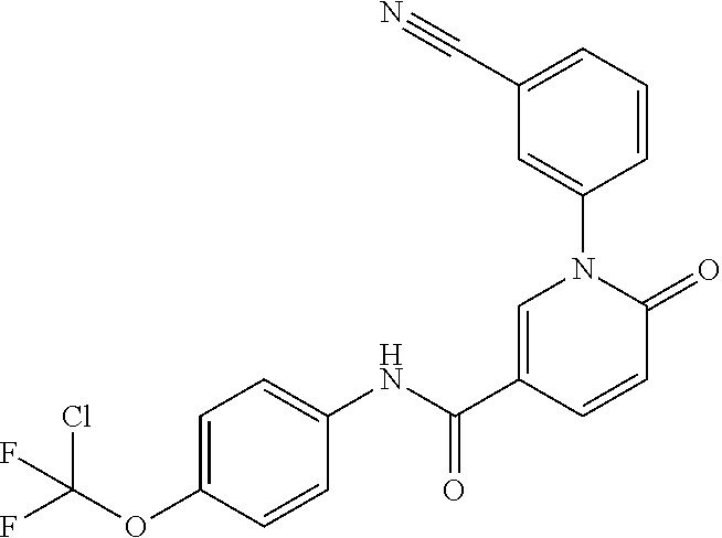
C1=C(C(NC2=CC=C(OC(F)(Cl)F)C=C2)=O)C=CC(=O)N1C1=CC(C#N)=CC=C1
